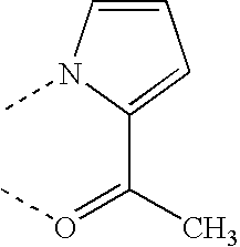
CC(=OC)C1=CC=CN1C
